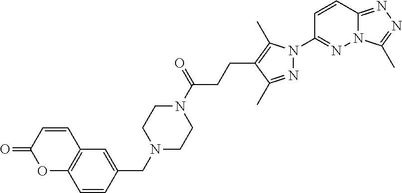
N12C(=NN=C1C)C=CC(N1N=C(C)C(CCC(N3CCN(CC4=CC5=C(C=C4)OC(=O)C=C5)CC3)=O)=C1C)=N2
